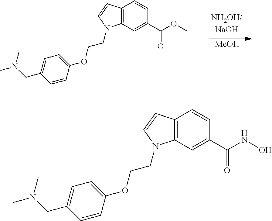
[MeOH].C12=C(C=C(C(OC)=O)C=C1)N(CCOC1=CC=C(CN(C)C)C=C1)C=C2.C12=C(C=C(C(NO)=O)C=C1)N(CCOC1=CC=C(CN(C)C)C=C1)C=C2
